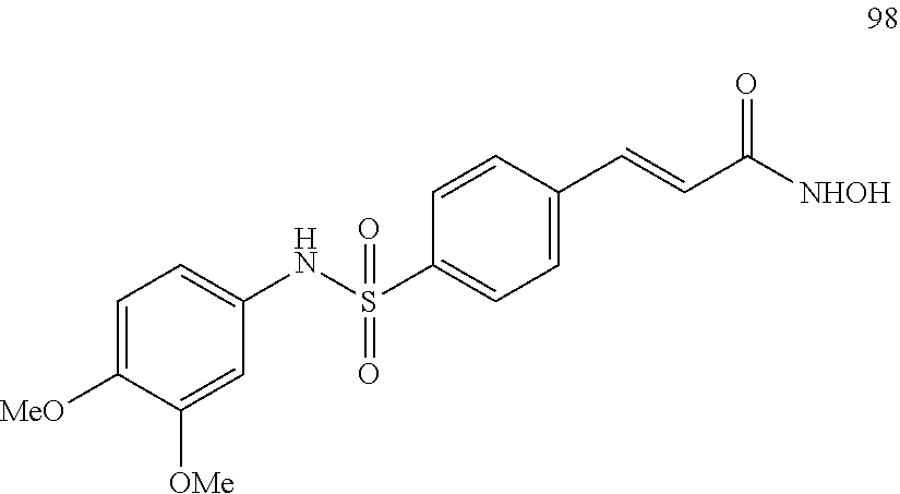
C1=C([MeO])C([OMe])=CC(NS(C2=CC=C(C=CC([NHOH])=O)C=C2)(=O)=O)=C1
